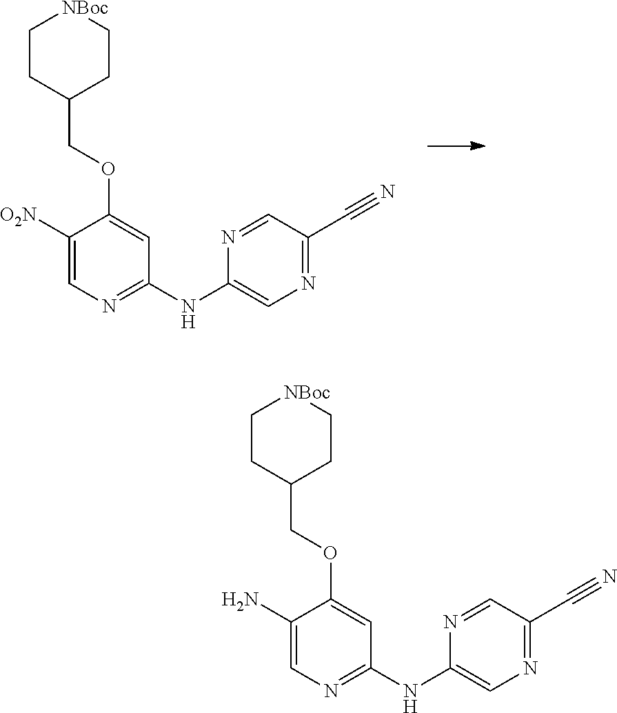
C1(NC2=CN=C(C#N)C=N2)=NC=C([O2N])C(OCC2CC[NBoc]CC2)=C1.C1(NC2=CN=C(C#N)C=N2)=NC=C(N)C(OCC2CC[NBoc]CC2)=C1
